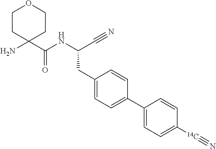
C1CC(C(NC(C#N)CC2=CC=C(C3=CC=C([14C]#N)C=C3)C=C2)=O)(N)CCO1
